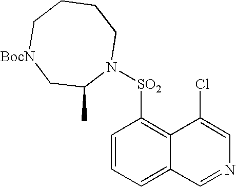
C1=CC=C2C(=C1[SO2]N1CCCC[BocN]CC1C)C(Cl)=CN=C2
